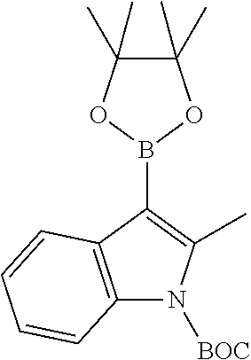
C1(C)(C)C(C)(C)OB(C2=C(C)N([BOC])C3=C2C=CC=C3)O1
